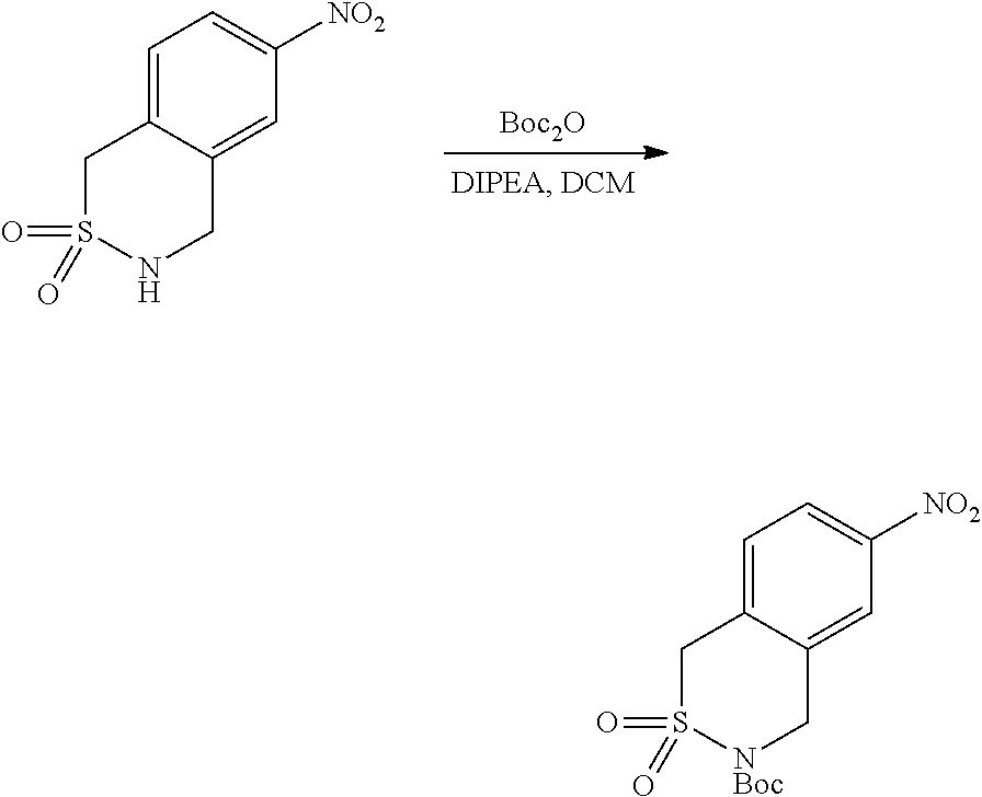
[Boc2O].C1=C2C(=CC([NO2])=C1)CNS(=O)(=O)C2.C1=C2C(=CC([NO2])=C1)C[NBoc]S(=O)(=O)C2
